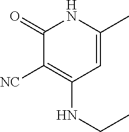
C1(=O)C([NC])=C(NCC)C=C(C)N1
